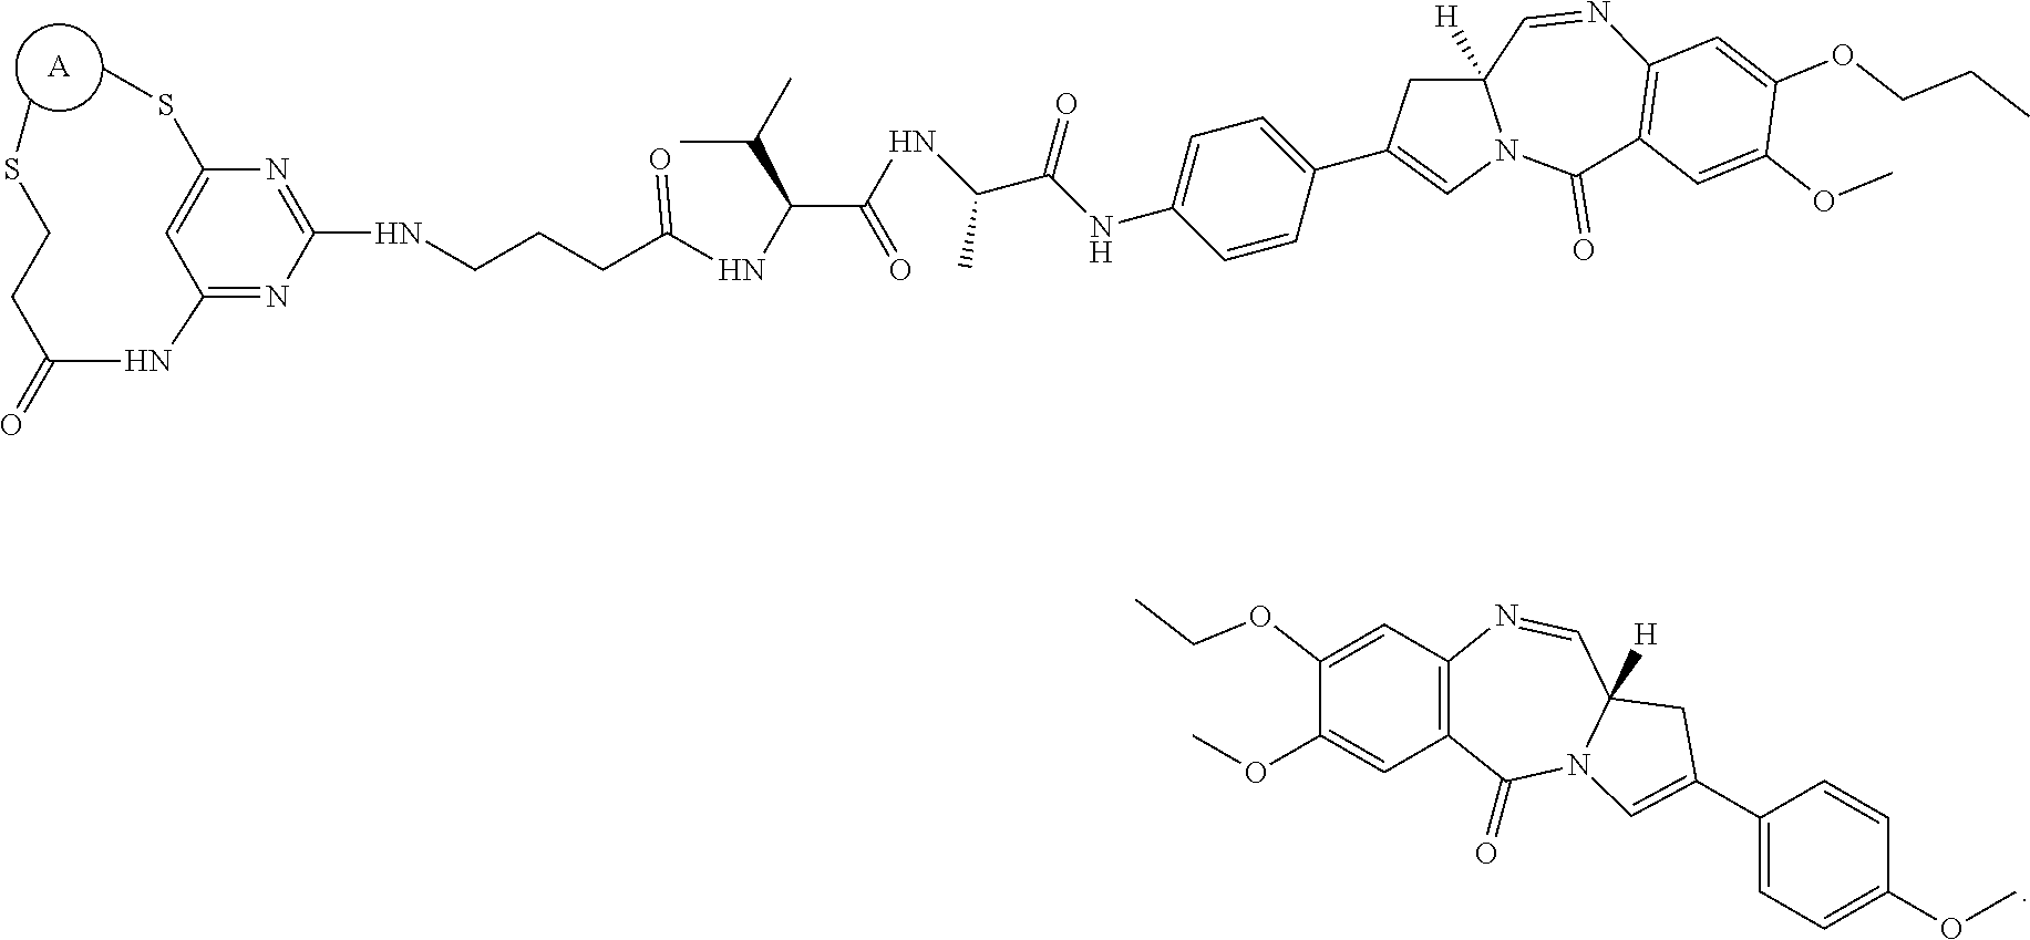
CSC1=CC(NC(=O)CCSC)=NC(NCCCC(NC(C(C)C)C(NC(C(NC2=CC=C(C3=CN4C([H])(C3)C=NC3=C(C4=O)C=C(OC)C(OCCC)=C3)C=C2)=O)C)=O)=O)=N1.[A].CCOC1=CC2=C(C=C1OC)C(=O)N1C([H])(C=N2)CC(C2=CC=C(OC)C=C2)=C1
